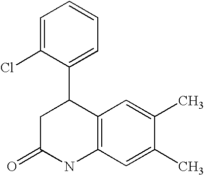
C1=CC=C(Cl)C(C2C3=C(NC(=O)C2)C=C(C)C(C)=C3)=C1
